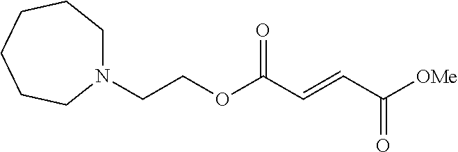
N1(CCOC(C=CC([OMe])=O)=O)CCCCCC1
